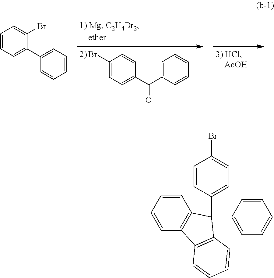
C1=CC=C(C2=CC=CC=C2)C(Br)=C1.C1(Br)=CC=C(C(=O)C2=CC=CC=C2)C=C1.C1=CC=CC2=C1C(C1=CC=CC=C1)(C1=CC=C(Br)C=C1)C1=C2C=CC=C1
